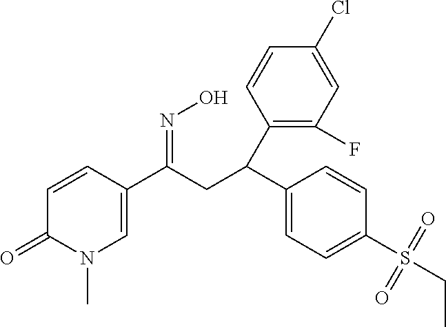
C1(C(CC(C2=CN(C)C(=O)C=C2)=NO)C2=C(F)C=C(Cl)C=C2)=CC=C(S(CC)(=O)=O)C=C1
